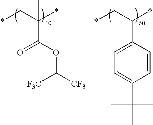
CC(*)(C*)C(OC([CF3])[F3C])=O.C(*)(C*)C1=CC=C(C(C)(C)C)C=C1
